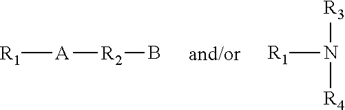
[R1][A][R2]B.[R1]N([R3])[R4]
